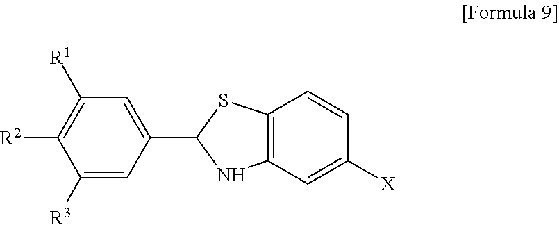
C1(C2NC3=C(S2)C=CC([X])=C3)=CC([R1])=C([R2])C([R3])=C1
